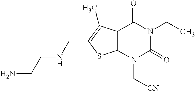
C12=C(N(C[CN])C(=O)N(CC)C1=O)SC(CNCCN)=C2C
